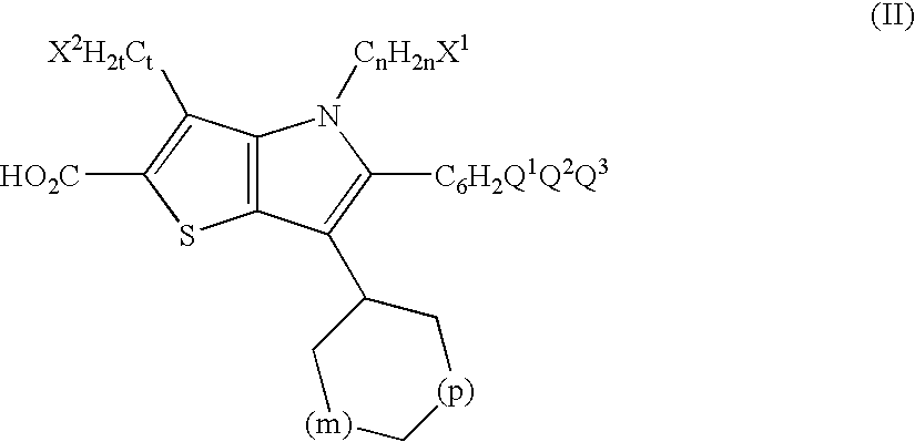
C12=C(C([X2H2tCt])=C([HO2C])S1)N([CnH2nX1])C([C6H2Q1Q2Q3])=C2C1C[(m)]C[(p)]C1
